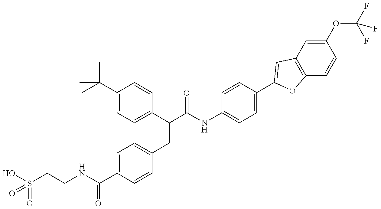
OS(CCNC(C1=CC=C(CC(C(NC2=CC=C(C3=CC4=C(C=CC(OC(F)(F)F)=C4)O3)C=C2)=O)C2=CC=C(C(C)(C)C)C=C2)C=C1)=O)(=O)=O
